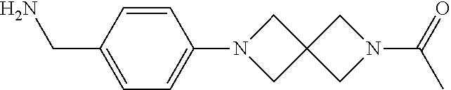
C1(CN)=CC=C(N2CC3(C2)CN(C(=O)C)C3)C=C1
